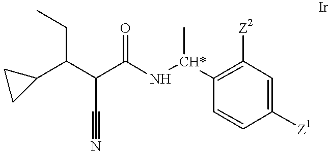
C(C(C(N[CH*](C)C1=C([Z2])C=C([Z1])C=C1)=O)C#N)(C1CC1)CC
